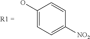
C1(O)=CC=C([NO2])C=C1
